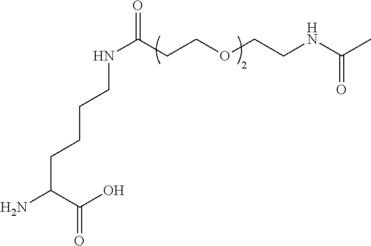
C(C(C(O)=O)N)CCCNC(=O)CCOCCNC(C)=O
